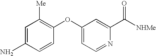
C1=CC(OC2=CC=NC(C([NHMe])=O)=C2)=C([Me])C=C1N
